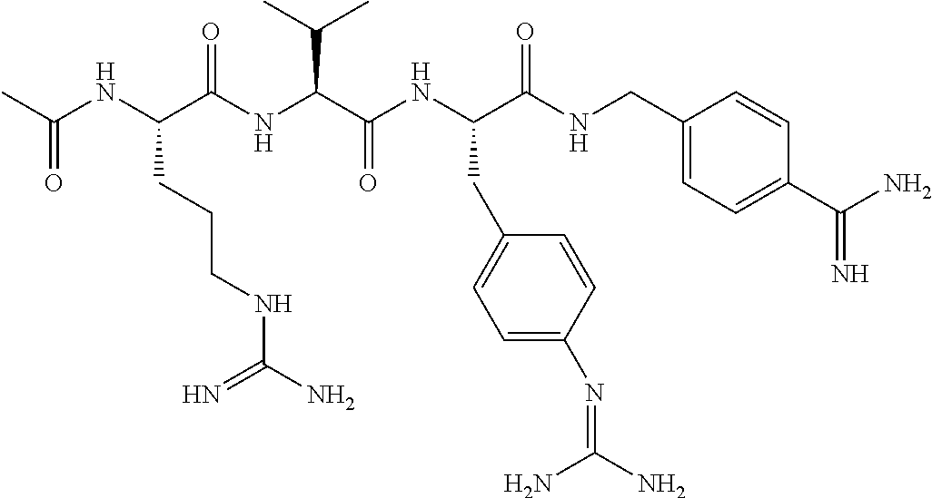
CC(NC(C(NC(C(C)C)C(NC(C(NCC1=CC=C(C(N)=N)C=C1)=O)CC1=CC=C(N=C(N)N)C=C1)=O)=O)CCCNC(N)=N)=O
